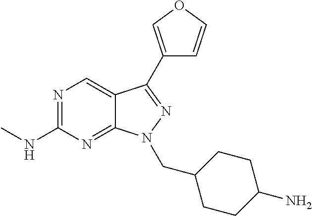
N1=C(NC)N=C2C(=C1)C(C1=COC=C1)=NN2CC1CCC(N)CC1
